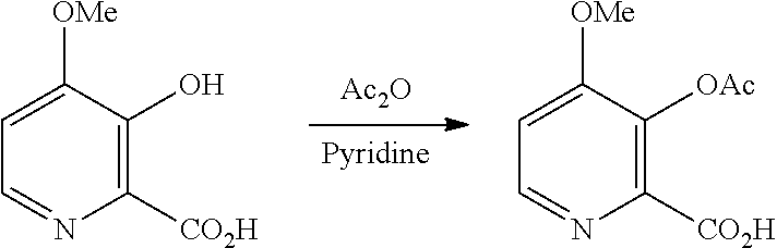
[Ac2O].[Pyridine].C1=C([OMe])C(O)=C([CO2H])N=C1.C1=C([OMe])C([OAc])=C([CO2H])N=C1
